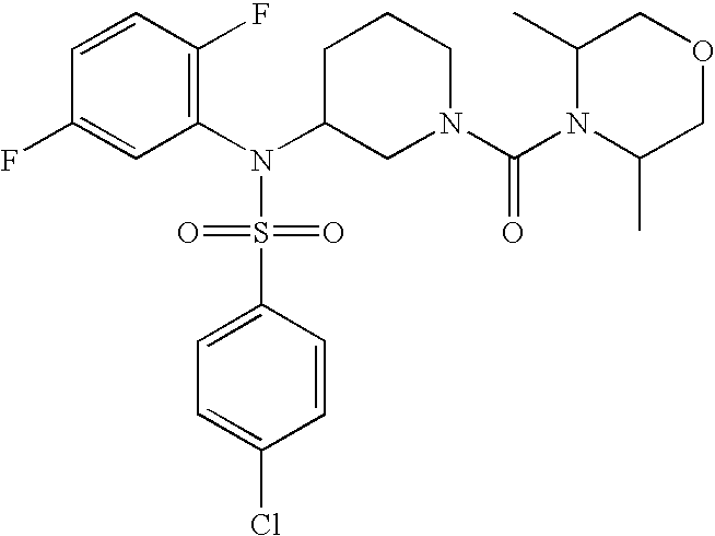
C1=CC(F)=C(N(C2CN(C(N3C(C)COCC3C)=O)CCC2)S(=O)(=O)C2=CC=C(Cl)C=C2)C=C1F
